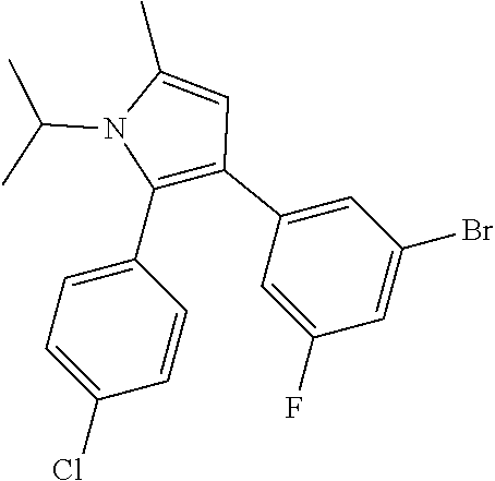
C1(C2=C(C3=CC(Br)=CC(F)=C3)C=C(C)N2C(C)C)=CC=C(Cl)C=C1
